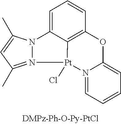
C1=C2C3=C(C=C1)OC1=CC=CC=N1[Pt]3(Cl)N1=C(C)C=C(C)N21
